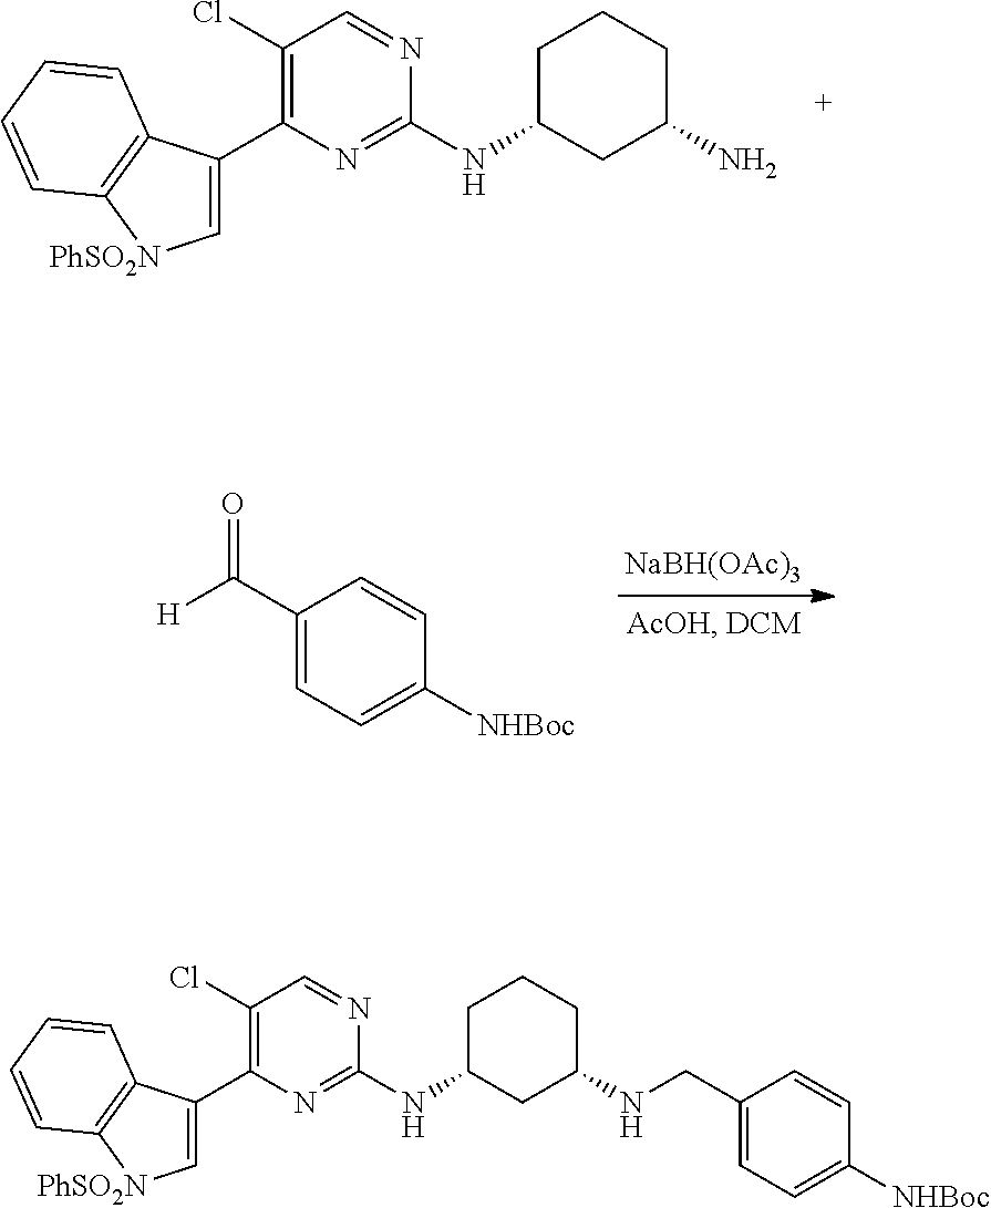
C1(Cl)=C(C2=C[PhSO2N]C3=C2C=CC=C3)N=C(NC2CC(N)CCC2)N=C1.[NaBH(OAc)3].[H]C(C1=CC=C([NHBoc])C=C1)=O.C1(Cl)=C(C2=C[PhSO2N]C3=C2C=CC=C3)N=C(NC2CC(NCC3=CC=C([NHBoc])C=C3)CCC2)N=C1
